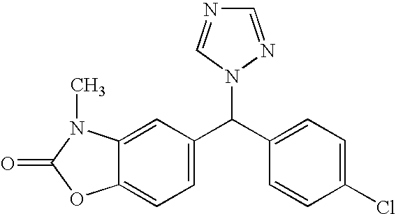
C12=CC=C(C(C3=CC=C(Cl)C=C3)N3C=NC=N3)C=C1N(C)C(=O)O2
